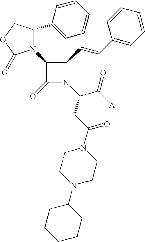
C1(=O)N(C(C([A])=O)CC(N2CCN(C3CCCCC3)CC2)=O)C(C=CC2=CC=CC=C2)C1N1C(=O)OCC1C1=CC=CC=C1
